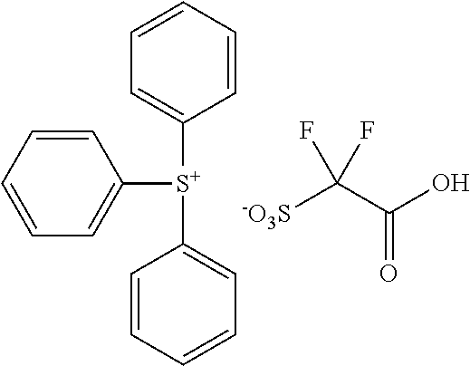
C1=CC=CC([S+](C2=CC=CC=C2)C2=CC=CC=C2)=C1.[-O3S]C(C(O)=O)(F)F
